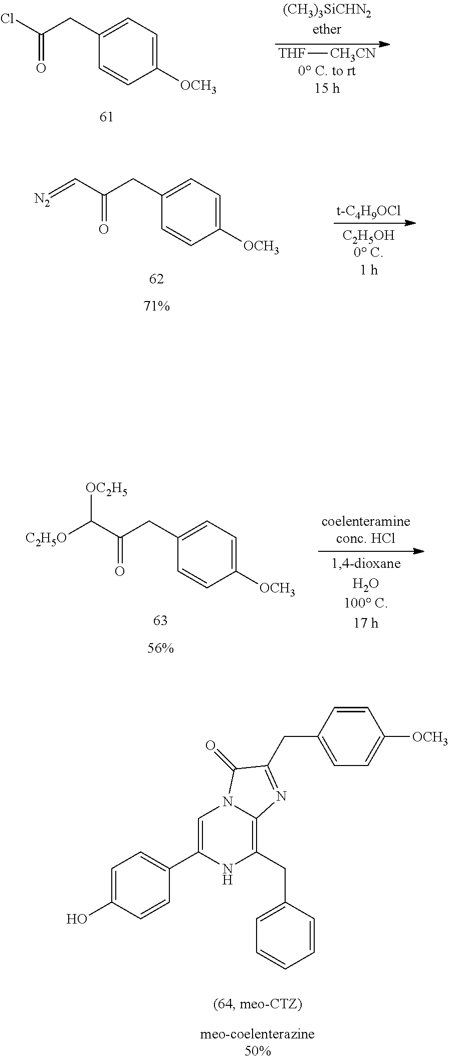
C1(CC(Cl)=O)=CC=C([OCH3])C=C1.[THF][CH3CN].C1=C(O)C=CC(C2=CN3C(=C(CC4=CC=CC=C4)N2)N=C(CC2=CC=C([OCH3])C=C2)C3=O)=C1.[t-C4H9OCl].C1(CC(C=[N2])=O)=CC=C([OCH3])C=C1.C1(CC(=O)C([C2H5O])[OC2H5])=CC=C([OCH3])C=C1
